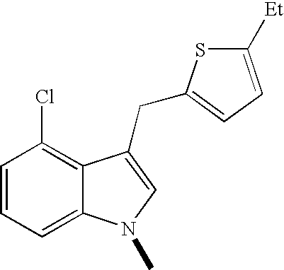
C1=CC=C2C(=C1Cl)C(CC1=CC=C([Et])S1)=CN2C
